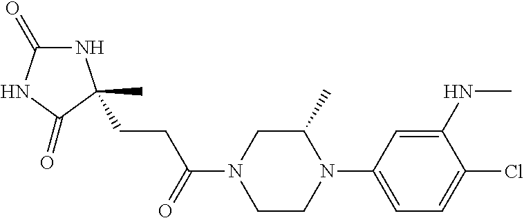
N1C(=O)NC(=O)C1(C)CCC(N1CCN(C2=CC=C(Cl)C(NC)=C2)C(C)C1)=O
